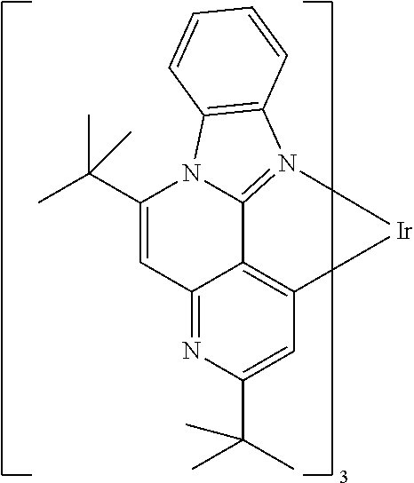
N12C3=N(C4=C1C=CC=C4)[Ir]C1=C3C(=NC(C(C)(C)C)=C1)C=C2C(C)(C)C
